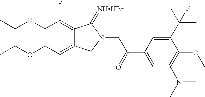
C1=C2C(=C(F)C(OCC)=C1OCC)C(=[NHHBr])N(CC(C1=CC(N(C)C)=C(OC)C(C(C)(C)F)=C1)=O)C2
